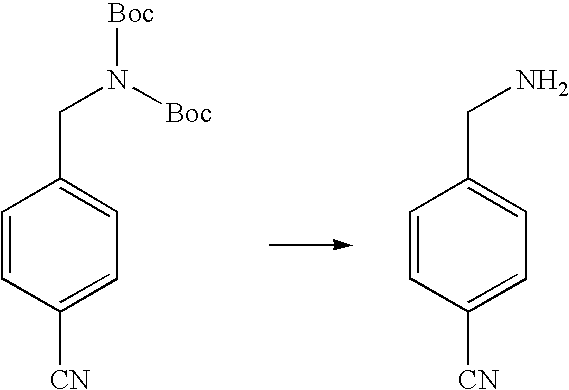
C1=CC([CN])=CC=C1CN.C1=CC([CN])=CC=C1CN([Boc])[Boc]
